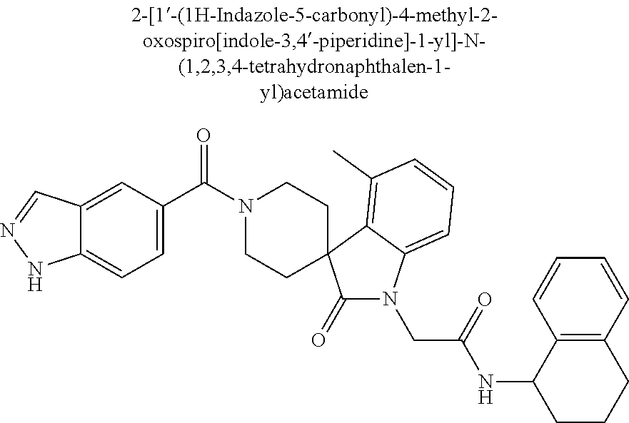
N1(C(C2=CC=C3C(=C2)C=NN3)=O)CCC2(CC1)C(=O)N(CC(=O)NC1CCCC3=C1C=CC=C3)C1=CC=CC(C)=C12
